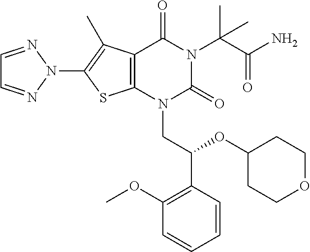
C12=C(N(CC(C3=C(OC)C=CC=C3)OC3CCOCC3)C(=O)N(C(C(N)=O)(C)C)C1=O)SC(N1N=CC=N1)=C2C
